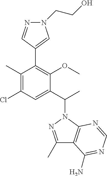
C1(C)=C(Cl)C=C(C(C)N2N=C(C)C3=C2N=CN=C3N)C(OC)=C1C1=CN(CCO)N=C1
